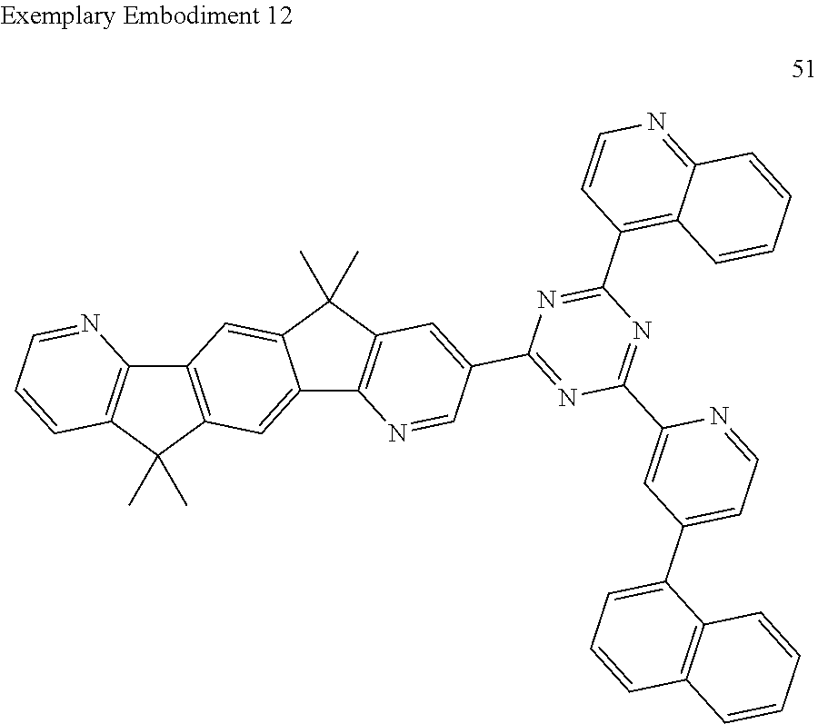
C12=C(C(C)(C)C3=C1N=CC=C3)C=C1C(=C2)C(C)(C)C2=C1N=CC(C1=NC(C3=CC(C4=CC=CC5=C4C=CC=C5)=CC=N3)=NC(C3=C4C(=NC=C3)C=CC=C4)=N1)=C2
